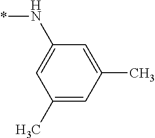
*NC1=CC(C)=CC(C)=C1
